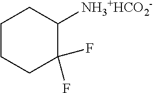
C1CCC(F)(F)C([NH3+HCO2-])C1
